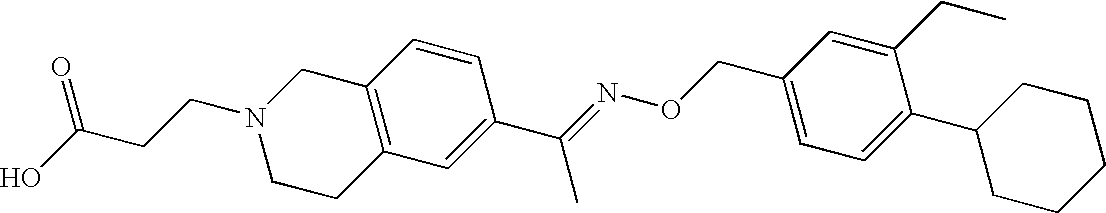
C12=C(C=C(C(=NOCC3=CC=C(C4CCCCC4)C(CC)=C3)C)C=C1)CCN(CCC(O)=O)C2
